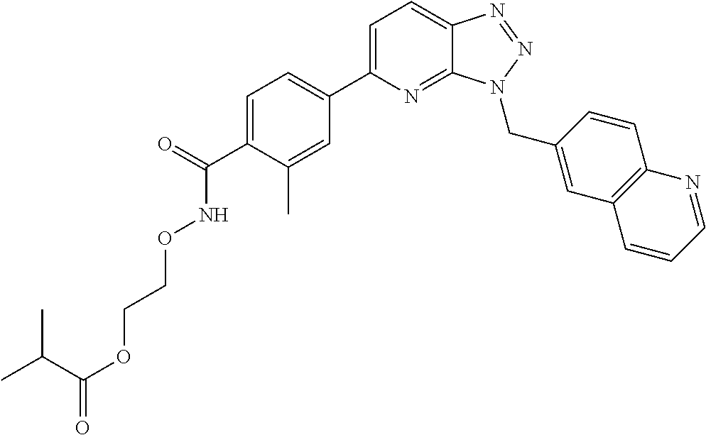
C1=C(C2=CC=C(C(=O)NOCCOC(=O)C(C)C)C(C)=C2)N=C2C(=C1)N=NN2CC1=CC2=C(C=C1)N=CC=C2
